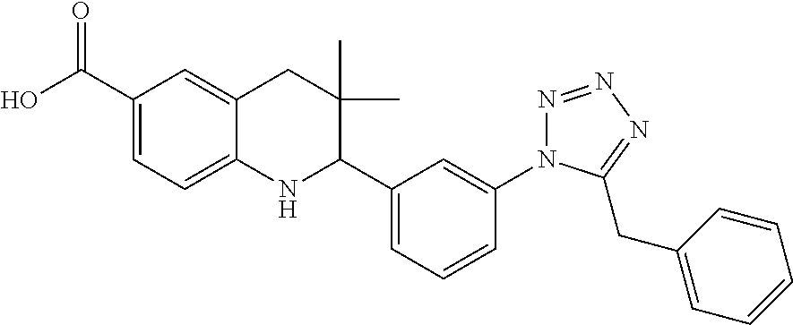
O=C(C1=CC=C2C(=C1)CC(C)(C)C(C1=CC=CC(N3N=NN=C3CC3=CC=CC=C3)=C1)N2)O
